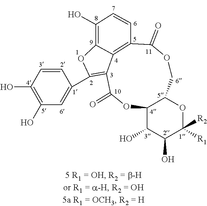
C1(O)=C(O)C=C(C2=C3C4=C(C(=O)OCC5OC([R1])([R2])C(O)C(O)C5OC3=O)C=CC(O)=C4O2)C=C1
